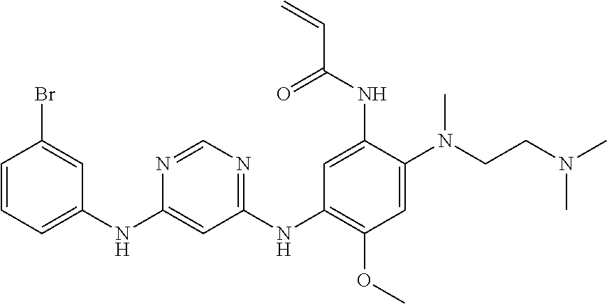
C1(NC2=CC=CC(Br)=C2)=CC(NC2=C(OC)C=C(N(CCN(C)C)C)C(NC(C=C)=O)=C2)=NC=N1
